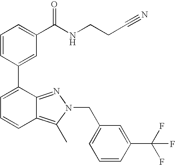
C1=CC(C2=CC=CC3=C(C)N(CC4=CC=CC(C(F)(F)F)=C4)N=C23)=CC(C(NCCC#N)=O)=C1
